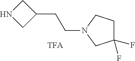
C1NCC1CCN1CCC(F)(F)C1
